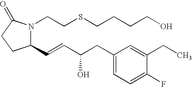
C1(C=CC(CC2=CC=C(F)C(CC)=C2)O)N(CCSCCCCO)C(=O)CC1
